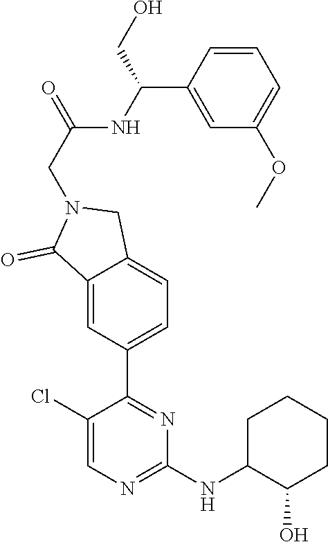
C1(Cl)=CN=C(NC2C(O)CCCC2)N=C1C1=CC=C2C(=C1)C(=O)N(CC(NC(C1=CC(OC)=CC=C1)CO)=O)C2
